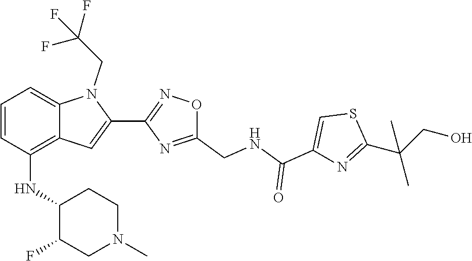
S1C(C(C)(CO)C)=NC(C(=O)NCC2=NC(C3=CC4=C(NC5C(F)CN(C)CC5)C=CC=C4N3CC(F)(F)F)=NO2)=C1
